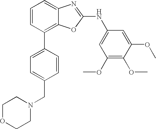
C1=CC(C2=CC=C(CN3CCOCC3)C=C2)=C2C(=C1)N=C(NC1=CC(OC)=C(OC)C(OC)=C1)O2
